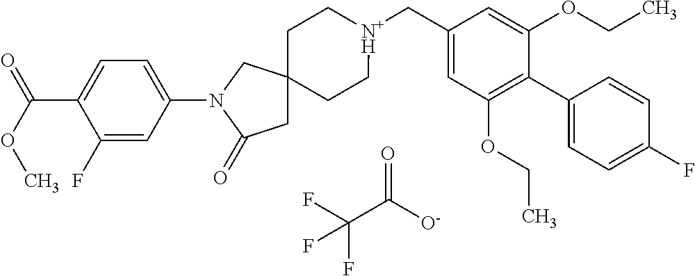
FC(C([O-])=O)(F)F.C1C[N+H](CC2=CC(OCC)=C(C3=CC=C(F)C=C3)C(OCC)=C2)CCC12CC(=O)N(C1=CC=C(C(=O)OC)C(F)=C1)C2
